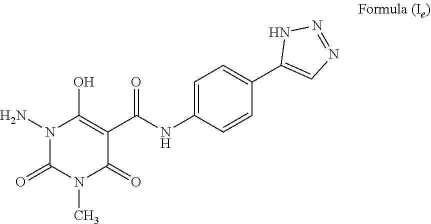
C1=C(NC(C2=C(O)N(N)C(=O)N(C)C2=O)=O)C=CC(C2=CN=NN2)=C1
